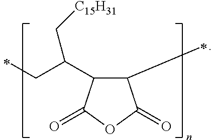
C1(C)C(C(CC)C[C15H31])C(=O)OC1=O
